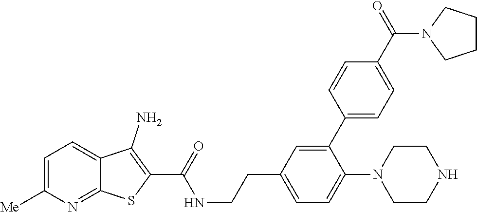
C1=C([Me])N=C2C(=C1)C(N)=C(C(=O)NCCC1=CC=C(N3CCNCC3)C(C3=CC=C(C(N4CCCC4)=O)C=C3)=C1)S2
